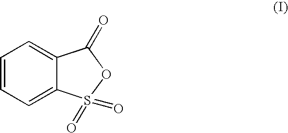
C1=CC=C2C(=C1)C(=O)OS2(=O)=O
